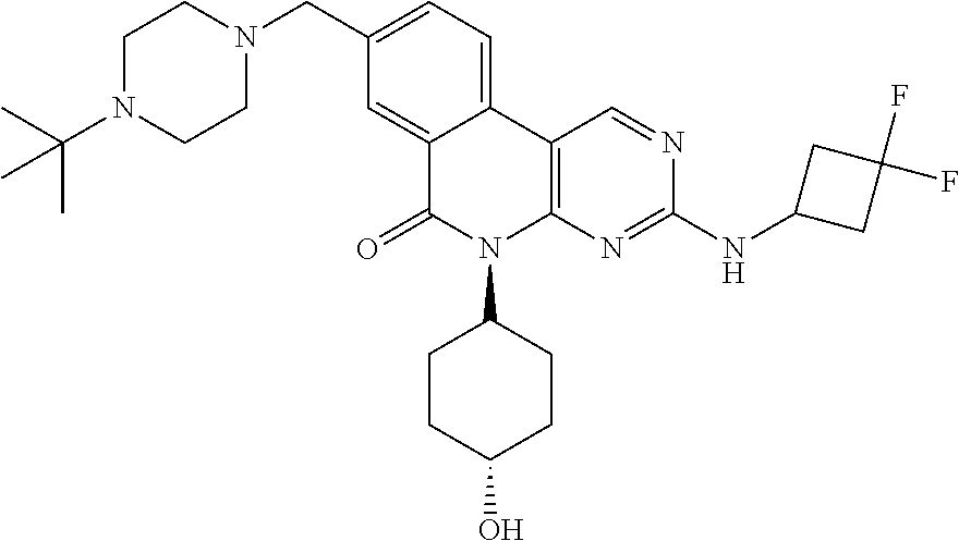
C1CN(CC2=CC=C3C(=C2)C(=O)N(C2CCC(O)CC2)C2=C3C=NC(NC3CC(F)(F)C3)=N2)CCN1C(C)(C)C
